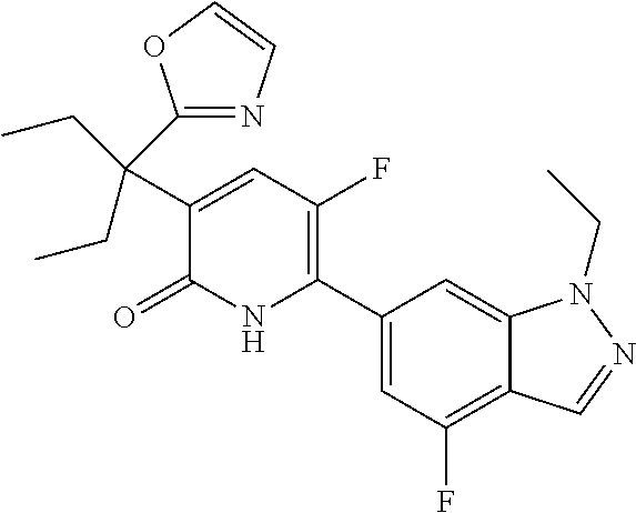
C1(C2=C(F)C=C(C(C3=NC=CO3)(CC)CC)C(=O)N2)=CC(F)=C2C(=C1)N(CC)N=C2
